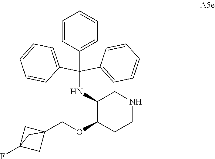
C1=CC(C(NC2C(OCC34CC(F)(C3)C4)CCNC2)(C2=CC=CC=C2)C2=CC=CC=C2)=CC=C1
